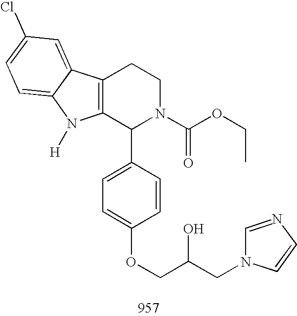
C12=C(C(C3=CC=C(OCC(CN4C=NC=C4)O)C=C3)N(C(OCC)=O)CC1)N([H])C1=CC=C(Cl)C=C21
